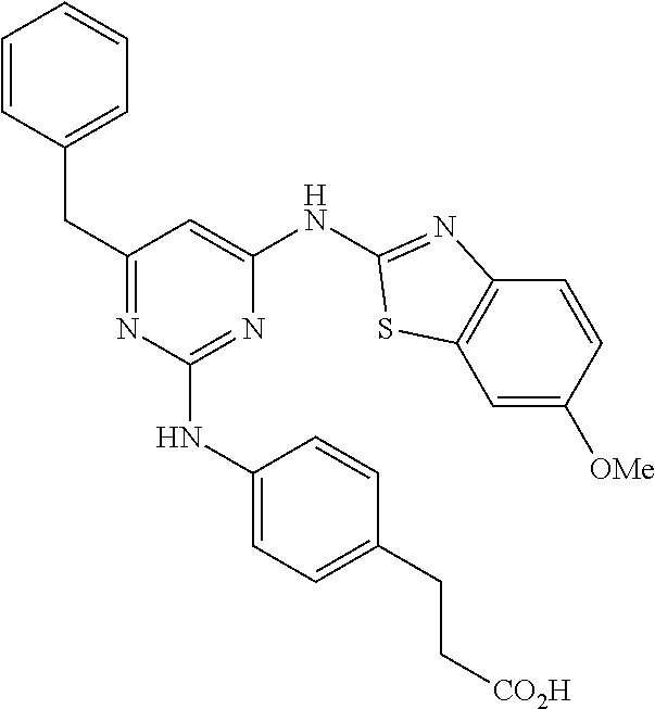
N1=C(CC2=CC=CC=C2)C=C(NC2=NC3=C(C=C([OMe])C=C3)S2)N=C1NC1=CC=C(CC[CO2H])C=C1
